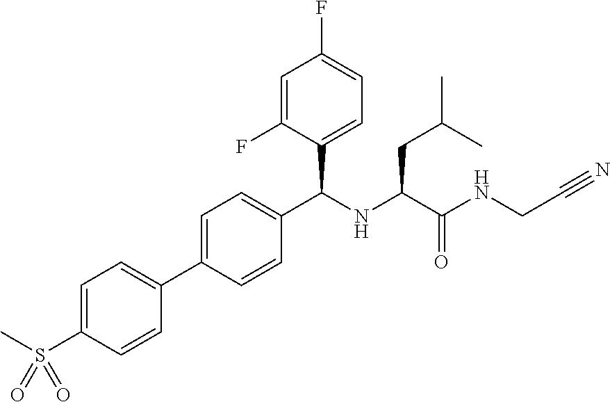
C1=C(C2=CC=C(S(=O)(=O)C)C=C2)C=CC(C(NC(C(NCC#N)=O)CC(C)C)C2=CC=C(F)C=C2F)=C1
